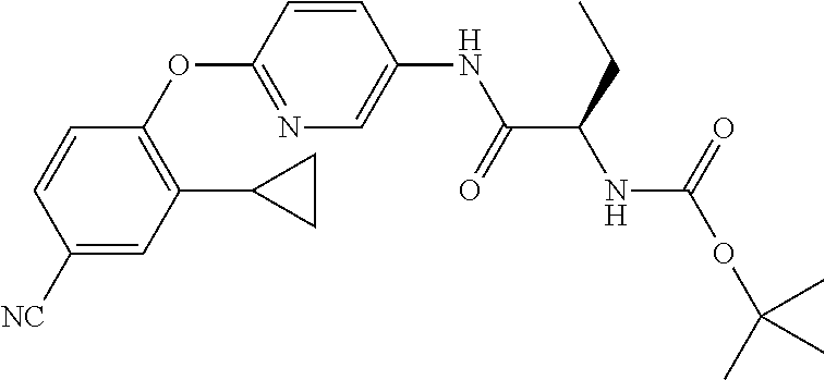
C1=CC(OC2=C(C3CC3)C=C([NC])C=C2)=NC=C1NC(C(CC)NC(OC(C)(C)C)=O)=O
